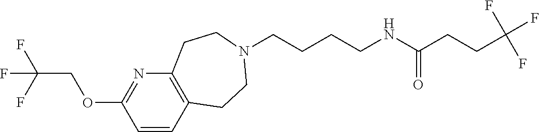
C(CCCNC(=O)CCC(F)(F)F)N1CCC2=C(N=C(OCC(F)(F)F)C=C2)CC1
